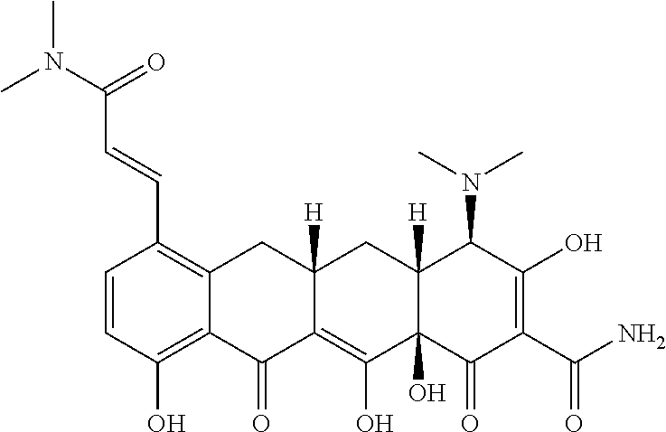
C1=CC(O)=C2C(=C1C=CC(N(C)C)=O)CC1([H])C(=C(O)C3(O)C([H])(C1)C(N(C)C)C(O)=C(C(N)=O)C3=O)C2=O
